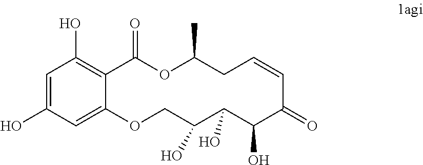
C12=CC(O)=CC(O)=C1C(=O)OC(C)CC=CC(=O)C(O)C(O)C(O)CO2
